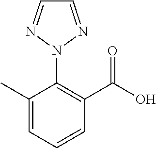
C1(C)=CC=CC(C(O)=O)=C1N1N=CC=N1
